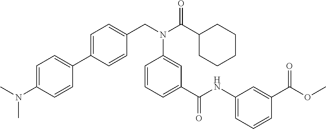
C1=C(C2=CC=C(N(C)C)C=C2)C=CC(CN(C(C2CCCCC2)=O)C2=CC(C(NC3=CC=CC(C(OC)=O)=C3)=O)=CC=C2)=C1
